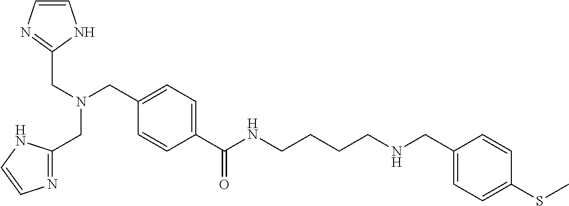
C1=CN=C(CN(CC2=CC=C(C(NCCCCNCC3=CC=C(SC)C=C3)=O)C=C2)CC2=NC=CN2)N1
